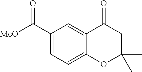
C1(C([MeO])=O)=CC=C2C(=C1)C(=O)CC(C)(C)O2
